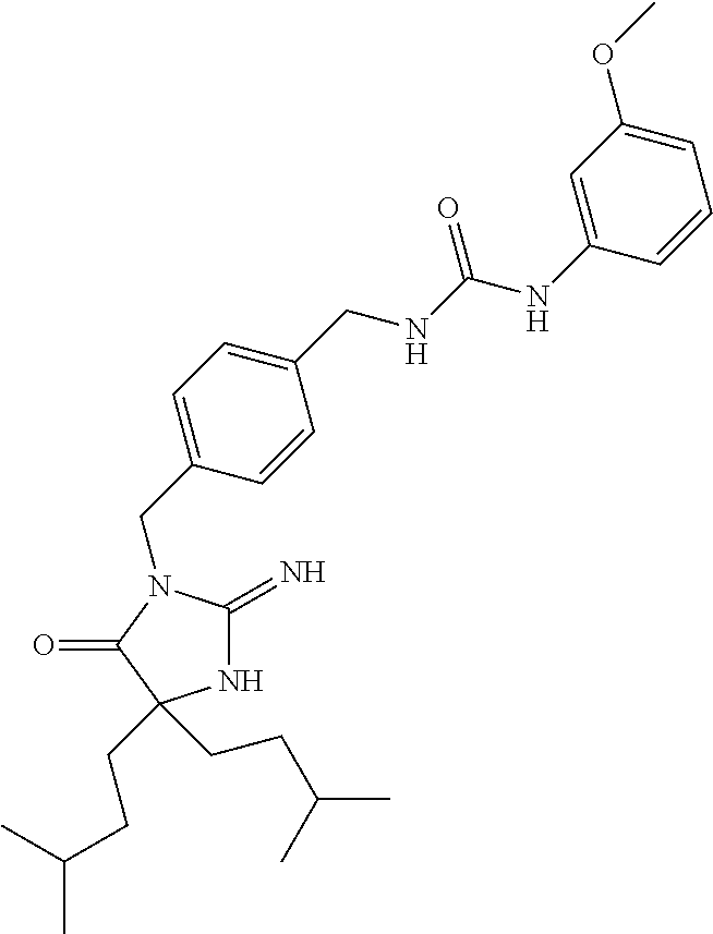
C1(CN2C(=N)NC(CCC(C)C)(CCC(C)C)C2=O)=CC=C(CNC(NC2=CC(OC)=CC=C2)=O)C=C1
